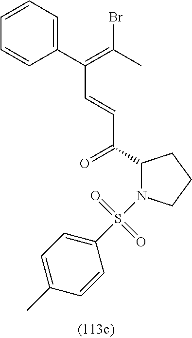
C1=CC=C(C(=C(C)Br)C=CC(C2N(S(C3=CC=C(C)C=C3)(=O)=O)CCC2)=O)C=C1
